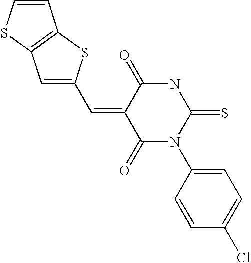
O=C1C(=CC2=CC3=C(S2)C=CS3)C(=O)N(C2=CC=C(Cl)C=C2)C(=S)N1
